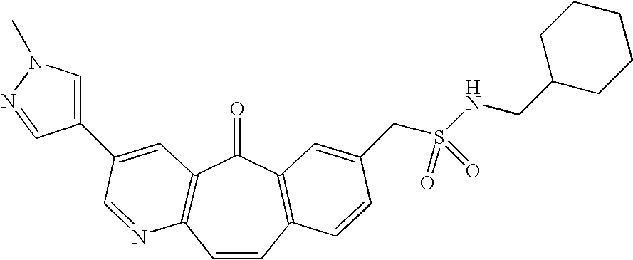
C1=CC2=C(C(=O)C3=C1N=CC(C1=CN(C)N=C1)=C3)C=C(CS(NCC1CCCCC1)(=O)=O)C=C2
